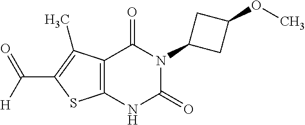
C12=C(NC(=O)N(C3CC(OC)C3)C1=O)SC(C([H])=O)=C2C
